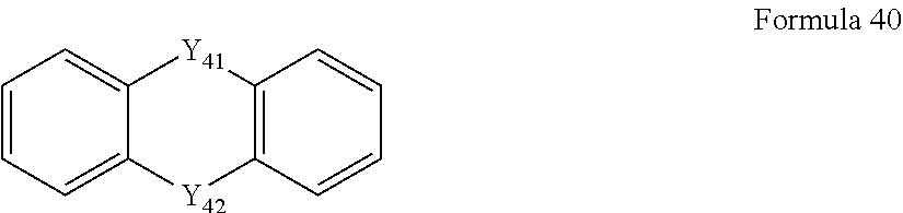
C1=CC=C2C(=C1)[Y41]C1=C([Y42]2)C=CC=C1
